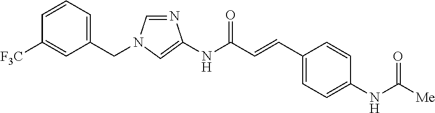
C1=CC=C(CN2C=NC(NC(C=CC3=CC=C(NC([Me])=O)C=C3)=O)=C2)C=C1[F3C]
